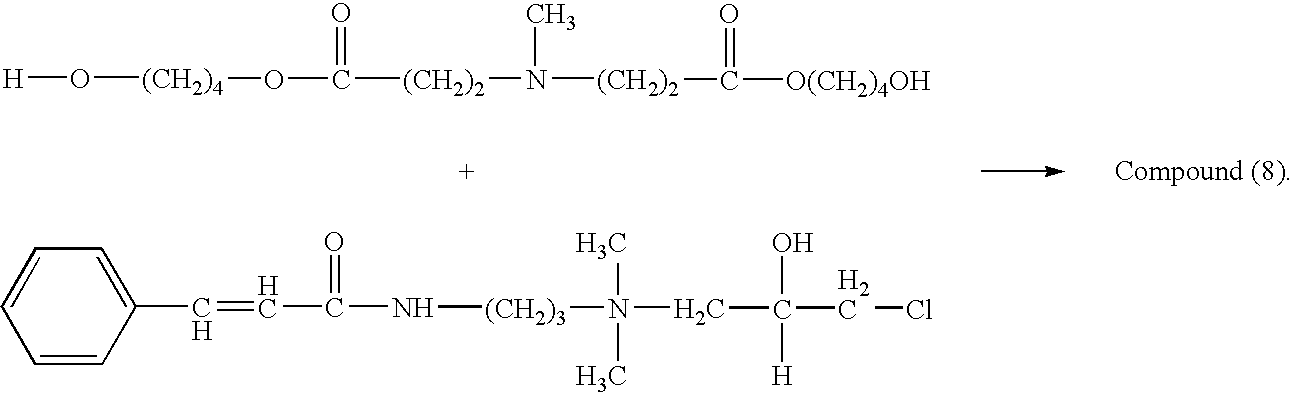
C1=CC(C=CC(=O)N[(CH2)3]N(C)(C)CC(O)([H])CCl)=CC=C1.[H]O[(CH2)4]OC(=O)[(CH2)2]N(C)[(CH2)2]C(=O)[O(CH2)4OH]
